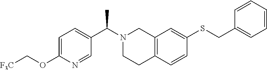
C1=C(OC[F3C])N=CC(C(N2CCC3=C(C2)C=C(SCC2=CC=CC=C2)C=C3)C)=C1
